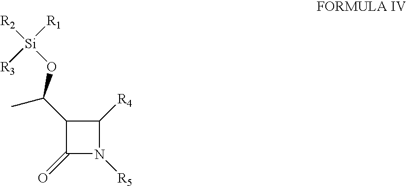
C1(C(O[Si]([R2])([R1])[R3])C)C(=O)N([R5])C1[R4]
